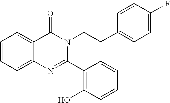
C1=CC=C2C(=C1)C(=O)N(CCC1=CC=C(F)C=C1)C(C1=C(O)C=CC=C1)=N2
